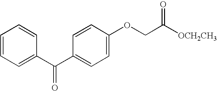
C1=CC=C(C(C2=CC=C(OCC([OCH2CH3])=O)C=C2)=O)C=C1
